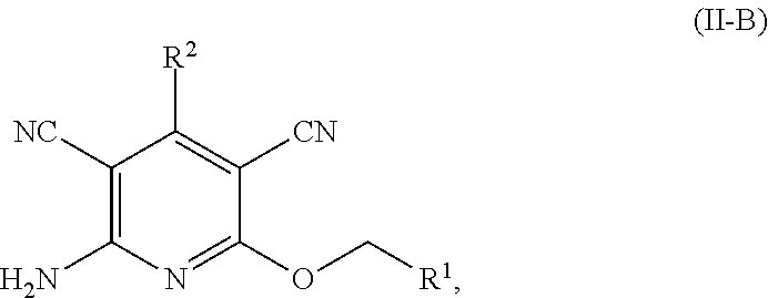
NC1=C([NC])C([R2])=C([CN])C(OC[R1])=N1
